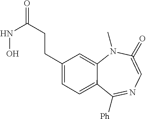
C1(=O)=CN=C([Ph])C2=CC=C(CCC(NO)=O)C=C2N1C
